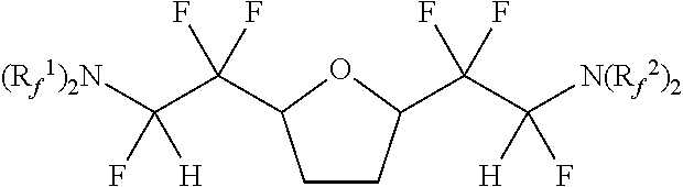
C1CC(C(C([N(Rf2)2])([H])F)(F)F)OC1C(C([(Rf1)2N])([H])F)(F)F
